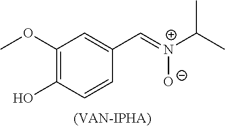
C1(OC)=C(O)C=CC(C=[N+]([O-])C(C)C)=C1.[(VAN-IPHA)]
